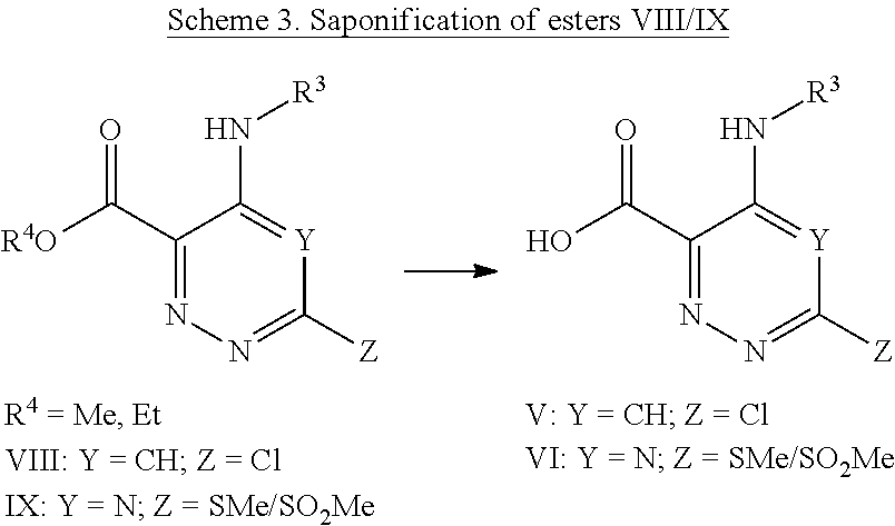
OC(C1=NN=C([Z])[Y]=C1N[R3])=O.[R4O]C(C1=NN=C([Z])[Y]=C1N[R3])=O
